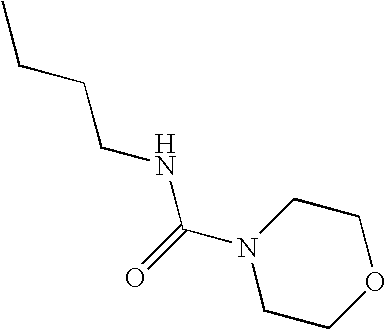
CCCCNC(N1CCOCC1)=O
